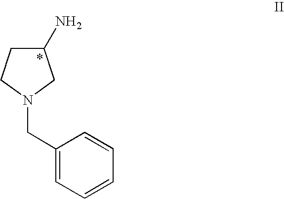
C1(N)CCN(CC2=CC=CC=C2)C1
